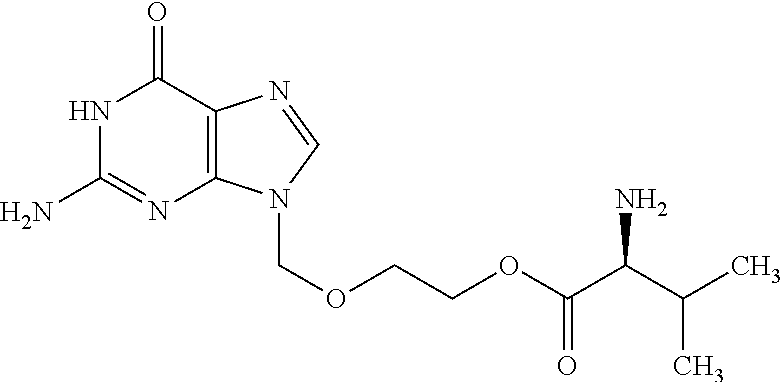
C12=C(C(=O)NC(N)=N1)N=CN2COCCOC(C(N)C(C)C)=O
